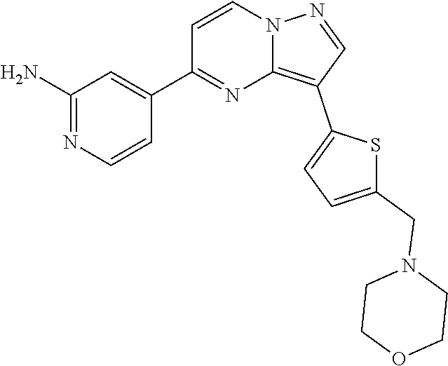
C1=NN2C=CC(C3=CC(N)=NC=C3)=NC2=C1C1=CC=C(CN2CCOCC2)S1
